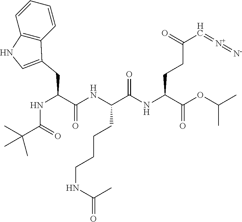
C1=CC2=C(C=C1)C(CC(NC(=O)C(C)(C)C)C(=O)NC(CCCCNC(C)=O)C([NH]C(C(OC(C)C)=O)CCC(=O)C=[N+]=[N-])=O)=CN2
